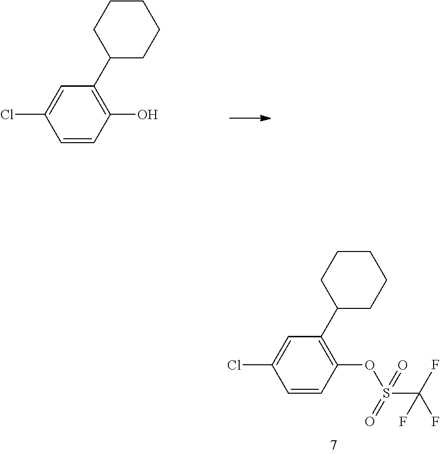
C1=CC(O)=C(C2CCCCC2)C=C1Cl.C1=CC(OS(C(F)(F)F)(=O)=O)=C(C2CCCCC2)C=C1Cl
